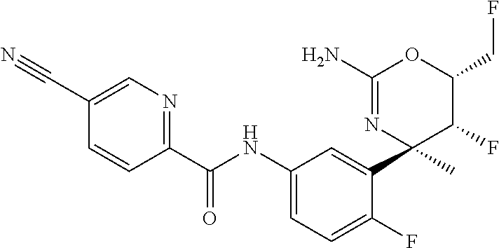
C1(C(NC2=CC=C(F)C(C3(C)C(F)C(CF)OC(N)=N3)=C2)=O)=NC=C(C#N)C=C1
